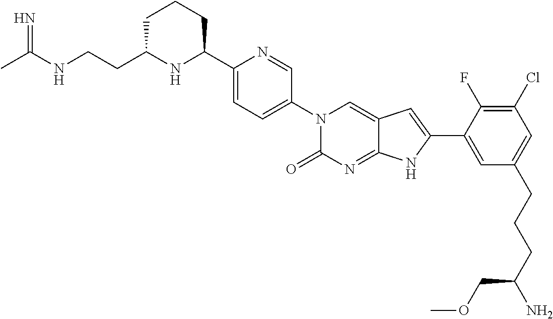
C1C(CCNC(C)=N)NC(C2=CC=C(N3C(=O)N=C4C(=C3)C=C(C3=CC(CCCC(N)COC)=CC(Cl)=C3F)N4)C=N2)CC1
